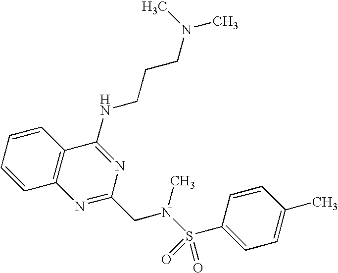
C1=CC=CC2=C1N=C(CN(S(=O)(=O)C1=CC=C(C)C=C1)C)N=C2NCCCN(C)C
